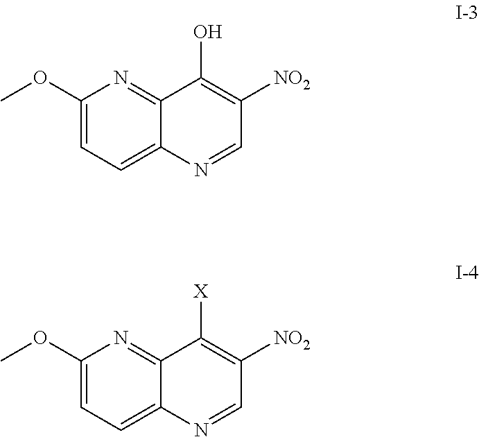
C1(OC)=CC=C2C(=N1)C(O)=C([NO2])C=N2.C1(OC)=CC=C2C(=N1)C([X])=C([NO2])C=N2
